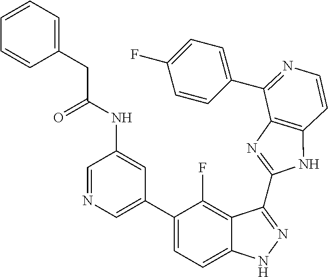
C1=C(C2=CC=C3C(=C2F)C(C2=NC4=C(N2)C=CN=C4C2=CC=C(F)C=C2)=NN3)C=C(NC(CC2=CC=CC=C2)=O)C=N1
